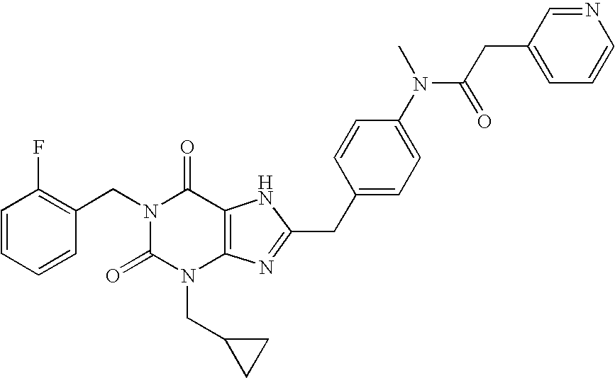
N1(CC2=C(F)C=CC=C2)C(=O)N(CC2CC2)C2=C(C1=O)NC(CC1=CC=C(N(C(=O)CC3=CC=CN=C3)C)C=C1)=N2
